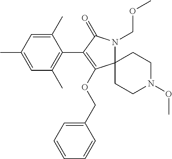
C12(N(COC)C(=O)C(C3=C(C)C=C(C)C=C3C)=C1OCC1=CC=CC=C1)CCN(OC)CC2
